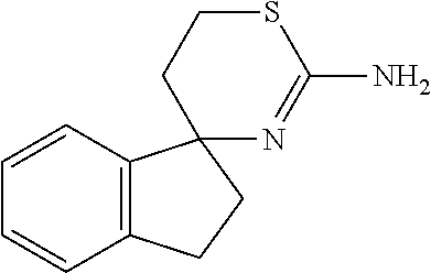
C1=CC2=C(C=C1)CCC21N=C(N)SCC1
